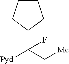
C1(C(C[Me])([Pyd])F)CCCC1
